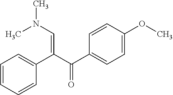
C1=CC=CC(C(C(C2=CC=C(OC)C=C2)=O)=CN(C)C)=C1
